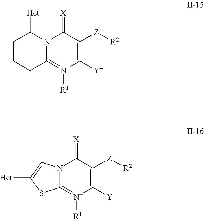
N12C(=[N+]([R1])C([Y])=C([Z][R2])C1=[X])CCCC2[Het].N12C(=[N+]([R1])C([Y])=C([Z][R2])C1=[X])SC([Het])=C2
